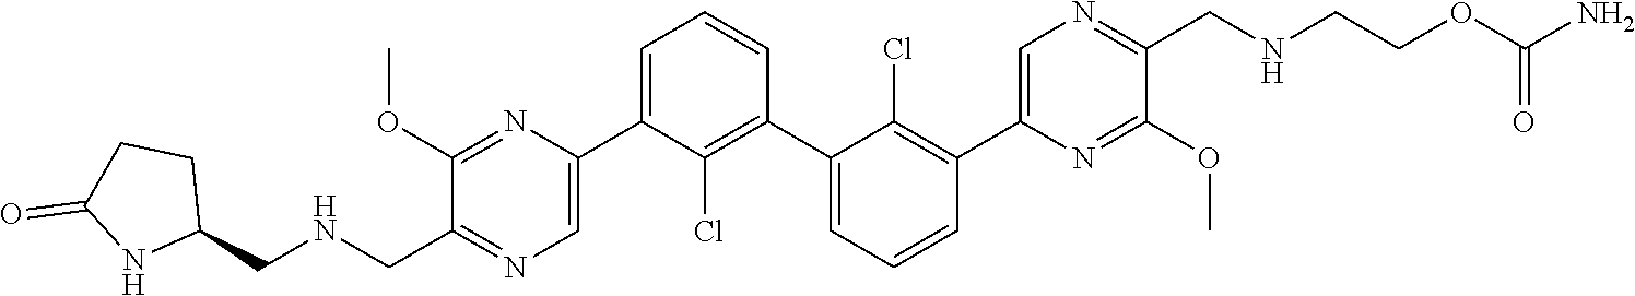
C1(OC)=NC(C2=CC=CC(C3=CC=CC(C4=CN=C(CNCCOC(N)=O)C(OC)=N4)=C3Cl)=C2Cl)=CN=C1CNCC1CCC(=O)N1
